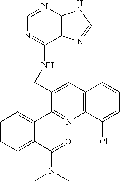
C(C1=CC2=C(N=C1C1=CC=CC=C1C(=O)N(C)C)C(Cl)=CC=C2)NC1=NC=NC2=C1N=CN2
